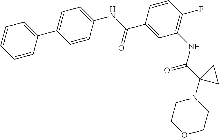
C1=C(C2=CC=C(NC(C3=CC(NC(C4(N5CCOCC5)CC4)=O)=C(F)C=C3)=O)C=C2)C=CC=C1
